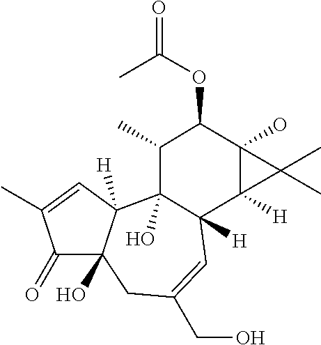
C1(=O)C2(O)C([H])(C=C1C)C1(O)C([H])(C=C(CO)C2)C2([H])C(O)(C(OC(C)=O)C1C)C2(C)C
